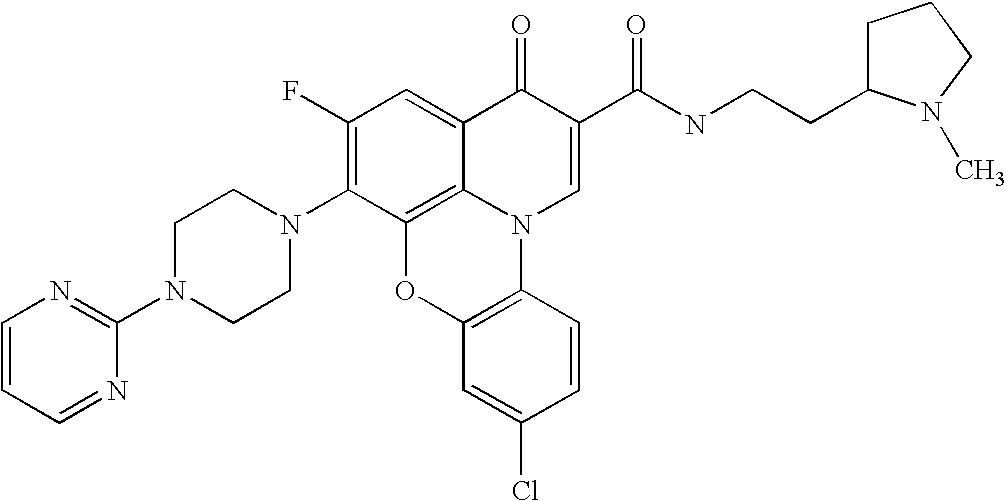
C1(F)=C(N2CCN(C3=NC=CC=N3)CC2)C2=C3C(=C1)C(=O)C(C(NCCC1CCCN1C)=O)=CN3C1=C(O2)C=C(Cl)C=C1
